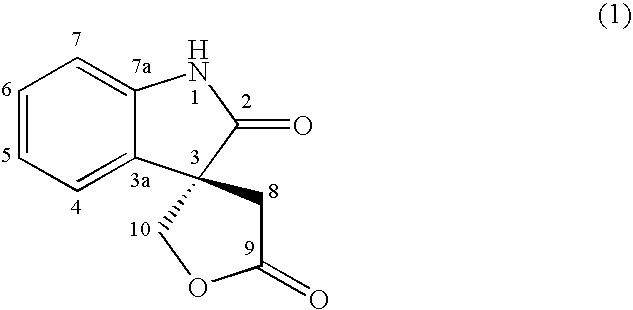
C12=CC=CC=C1C1(C(=O)N2)CC(=O)OC1
